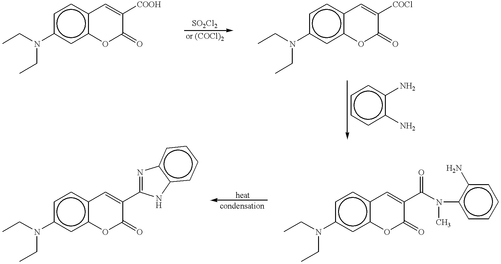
CCN(CC)c1cc2c(cc1)C=C([COOH])C(=O)O2.CCN(CC)c1cc2c(cc1)C=C([COCl])C(=O)O2.c1ccc(N)c(N)c1.CCN(CC)c1cc2c(cc1)C=C(C(N(C)c1ccccc1N)=O)C(=O)O2.CCN(CC)c1cc2c(cc1)C=C(C1=Nc3c(cccc3)N1)C(=O)O2
